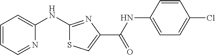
C1=CC=NC(NC2=NC(C(=O)NC3=CC=C(Cl)C=C3)=CS2)=C1
